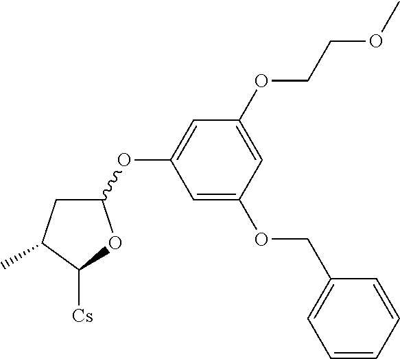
C1(OC2=CC(OCCOC)=CC(OCC3=CC=CC=C3)=C2)CC(C)C([Cs])O1
